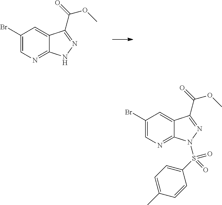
C1(Br)=CN=C2C(=C1)C(C(=O)OC)=NN2.C1(Br)=CN=C2C(=C1)C(C(=O)OC)=NN2S(C1=CC=C(C)C=C1)(=O)=O
